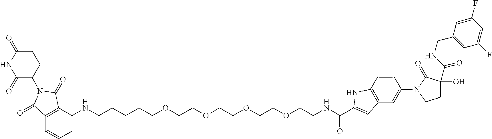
C1=C(NCCCCCOCCOCCOCCOCCNC(C2=CC3=C(C=CC(N4CCC(O)(C(NCC5=CC(F)=CC(F)=C5)=O)C4=O)=C3)N2)=O)C2=C(C=C1)C(=O)N(C1CCC(=O)NC1=O)C2=O
